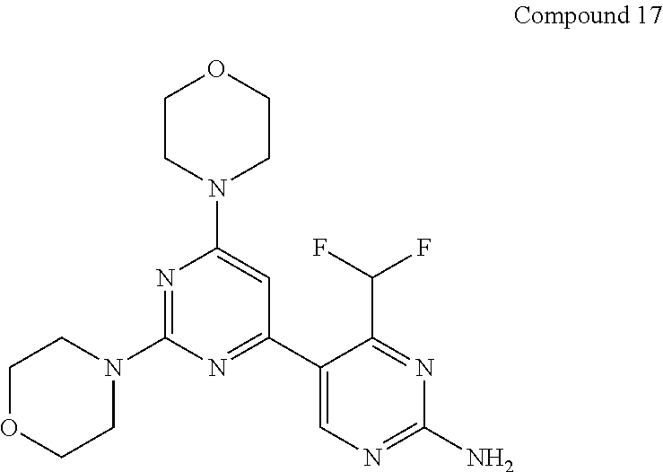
C1OCCN(C2=NC(N3CCOCC3)=CC(C3=CN=C(N)N=C3C(F)F)=N2)C1
